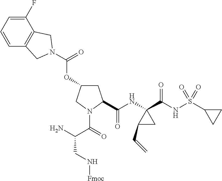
C1=CC2=C(C(F)=C1)CN(C(OC1CC(C(NC3(C(NS(C4CC4)(=O)=O)=O)C(C=C)C3)=O)N(C(C(N)CN[Fmoc])=O)C1)=O)C2
